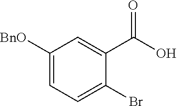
C1([BnO])=CC=C(Br)C(C(O)=O)=C1
